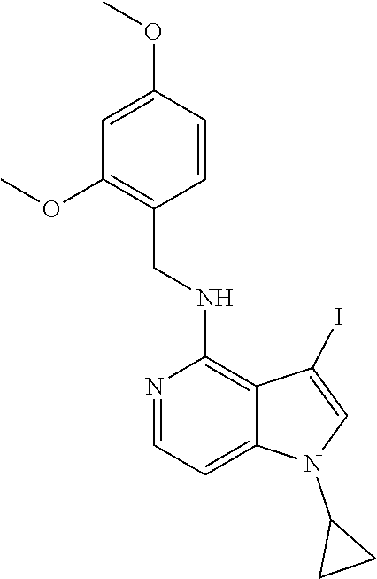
O(C1=CC(OC)=C(CNC2=C3C(=CC=N2)N(C2CC2)C=C3I)C=C1)C
